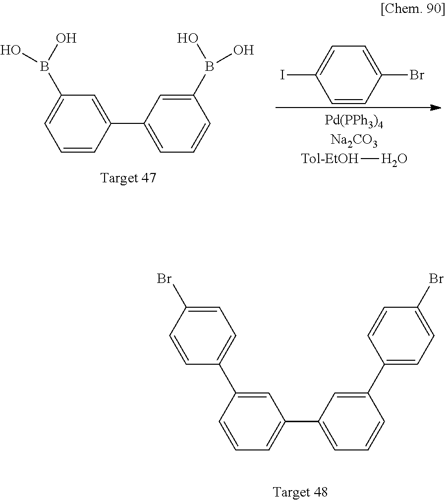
C1=CC(C2=CC=CC(B(O)O)=C2)=CC(B(O)O)=C1.[Tol-EtOH]O.C1=CC(Br)=CC=C1I.C1=C(Br)C=CC(C2=CC(C3=CC=CC(C4=CC=C(Br)C=C4)=C3)=CC=C2)=C1
